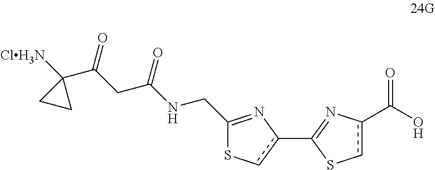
c1(C2=Nc(C(O)=O)cS2)cSC(CNC(CC(C2([ClH3N])CC2)=O)=O)=N1
